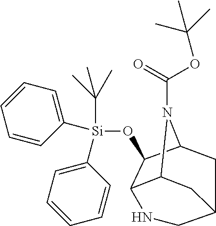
C12C(O[Si](C(C)(C)C)(C3=CC=CC=C3)C3=CC=CC=C3)C3N(C(OC(C)(C)C)=O)C1CC(C3)CN2
